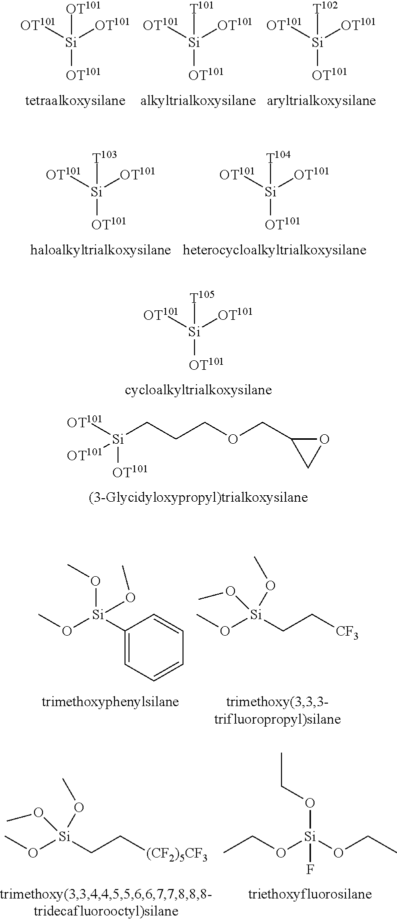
[Si]([OT101])([OT101])([OT101])[T101].[Si]([OT101])([OT101])([OT101])[T102].[Si]([OT101])([OT101])([OT101])[OT101].[Si]([OT101])([OT101])([OT101])[T104].[Si]([OT101])([OT101])([OT101])[T103].[Si]([OT101])([OT101])([OT101])[T105].[Si](CCCOCC1CO1)([OT101])([OT101])[OT101].O([Si](C1=CC=CC=C1)(OC)OC)C.O([Si](CC[CF3])(OC)OC)C.O([Si](CC[(CF2)5CF3])(OC)OC)C.O([Si](OCC)(OCC)F)CC
